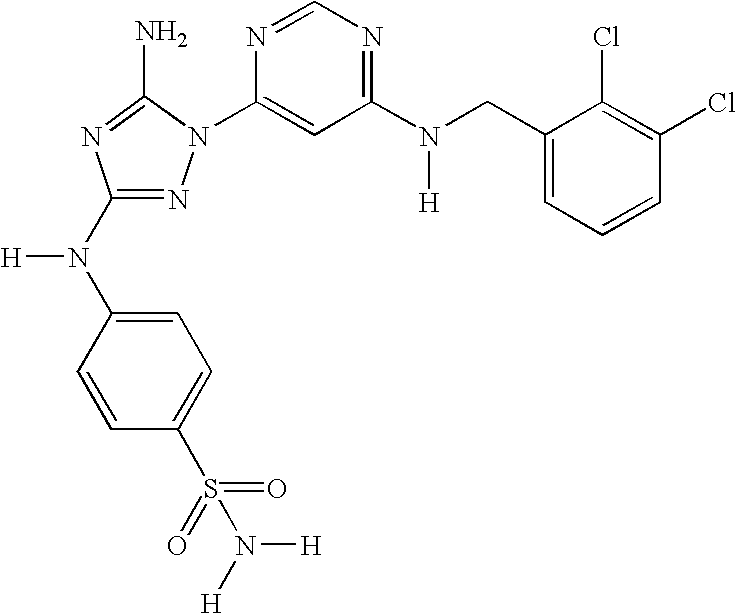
N1=C(N(C2=CC=C(S(=O)(=O)N([H])[H])C=C2)[H])N=C(N)N1C1=CC(N(CC2=CC=CC(Cl)=C2Cl)[H])=NC=N1
